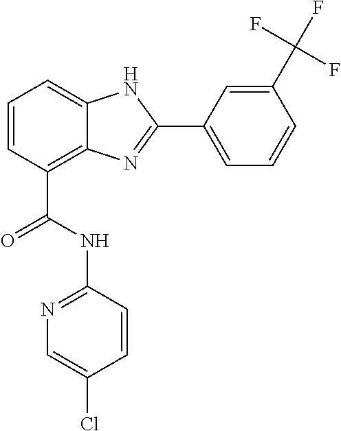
C1=CC(C(=O)NC2=NC=C(Cl)C=C2)=C2C(=C1)NC(C1=CC=CC(C(F)(F)F)=C1)=N2
